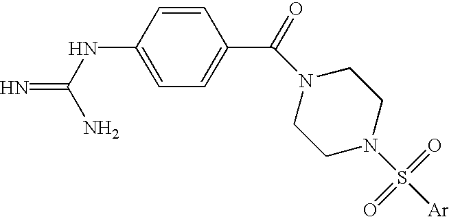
C(NC1=CC=C(C(=O)N2CCN(S([Ar])(=O)=O)CC2)C=C1)(=N)N
